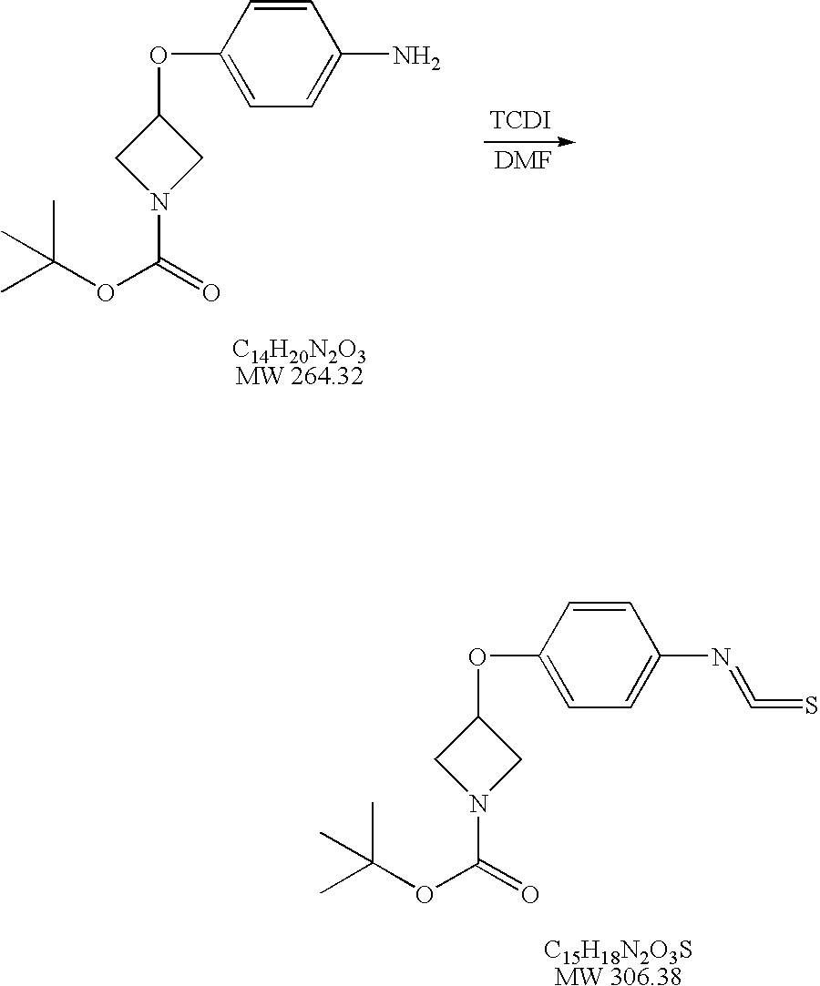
O(C(=O)N1CC(OC2=CC=C(N=C=S)C=C2)C1)C(C)(C)C.O(C(=O)N1CC(OC2=CC=C(N)C=C2)C1)C(C)(C)C.[TCDI].[DMF]
